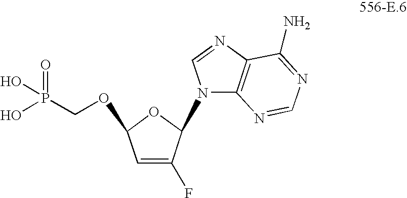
OP(=O)(O)COC1C=C(F)C(N2C3=C(N=C2)C(N)=NC=N3)O1
